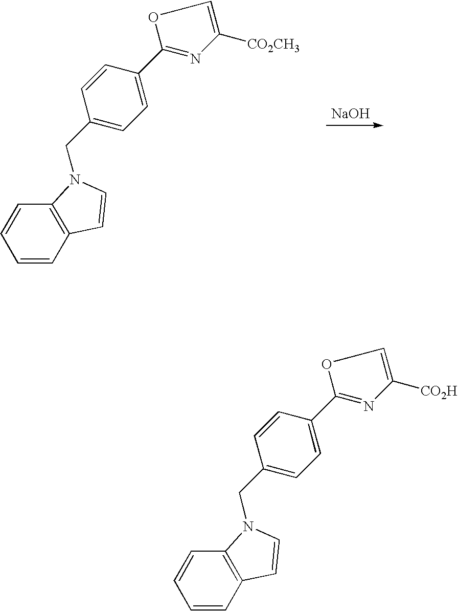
[NaOH].C1=CC2=C(C=C1)N(CC1=CC=C(C3=NC([CO2CH3])=CO3)C=C1)C=C2.C1=CC2=C(C=C1)N(CC1=CC=C(C3=NC([CO2H])=CO3)C=C1)C=C2
